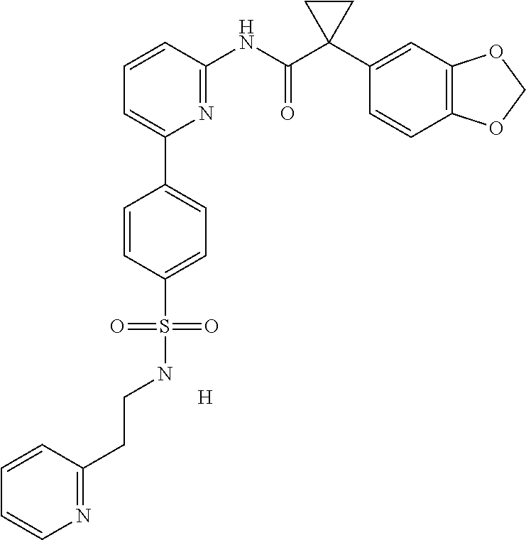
C1=CC(CCNS(C2=CC=C(C3=CC=CC(NC(C4(C5=CC6=C(C=C5)OCO6)CC4)=O)=N3)C=C2)(=O)=O)=NC=C1.[H]
